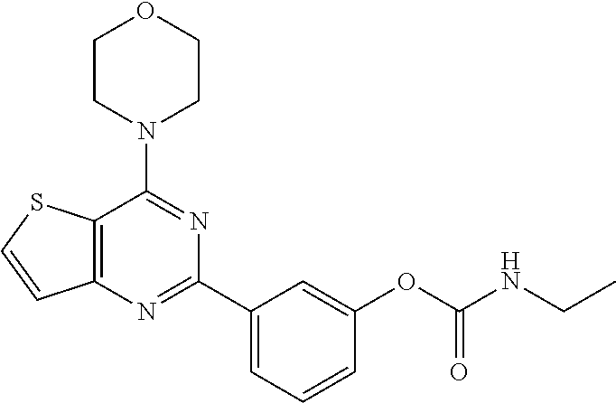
C12=C(N=C(C3=CC=CC(OC(NCC)=O)=C3)N=C1N1CCOCC1)C=CS2
